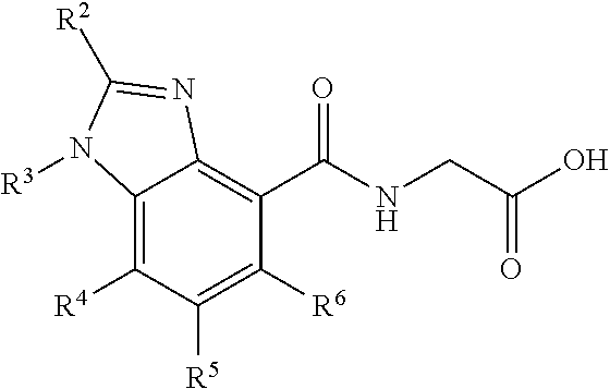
C12=C([R4])C([R5])=C([R6])C(C(NCC(O)=O)=O)=C1N=C([R2])N2[R3]
